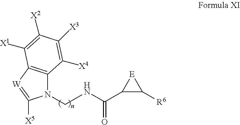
N1(CNC(=O)C2C([R6])[E]2)C2=C([W]=C1[X5])C([X1])=C([X2])C([X3])=C2[X4]
